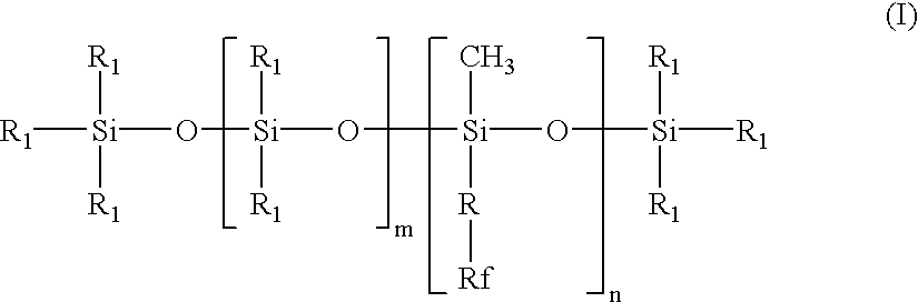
[R1][Si]([R1])([R1])O[Si]([R1])([R1])O[Si](C)([R][Rf])O[Si]([R1])([R1])[R1]
